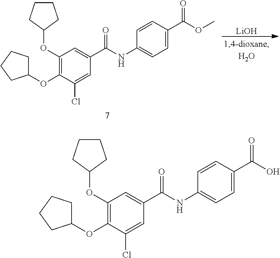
C1(OC2CCCC2)=C(OC2CCCC2)C(Cl)=CC(C(NC2=CC=C(C(O)=O)C=C2)=O)=C1.[LiOH].C1(OC2CCCC2)=C(OC2CCCC2)C(Cl)=CC(C(NC2=CC=C(C(OC)=O)C=C2)=O)=C1
